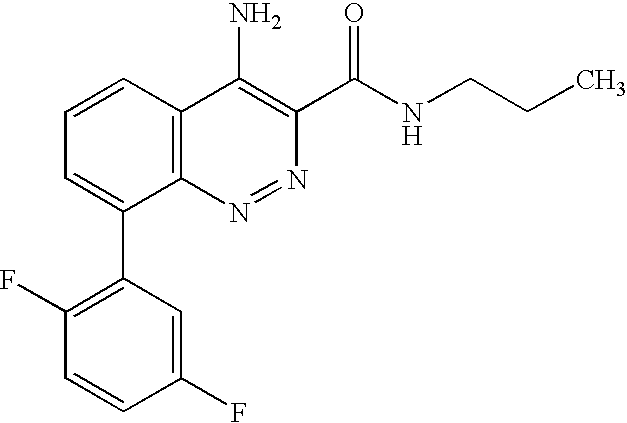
C1=CC2=C(C(C3=C(F)C=CC(F)=C3)=C1)N=NC(C(NCCC)=O)=C2N
